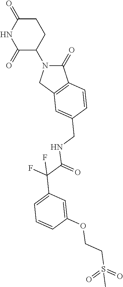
C1(=O)N(C2CCC(=O)NC2=O)CC2=C1C=CC(CNC(=O)C(F)(F)C1=CC=CC(OCCS(=O)(=O)C)=C1)=C2
